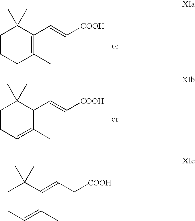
C1CCC(C)=C(C=C[COOH])C1(C)C.C1CC=C(C)C(C=C[COOH])C1(C)C.C1CC=C(C)C(=CC[COOH])C1(C)C
